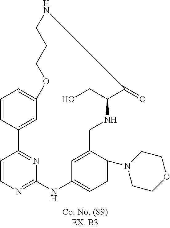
C1=CC2=NC(=N1)NC1=CC=C(N3CCOCC3)C(=C1)CNC(CO)C(=O)NCCCOC1=CC=CC2=C1
